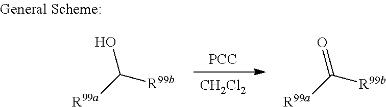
[PCC].[CH2Cl2].OC([R99a])[R99b].C([R99a])([R99b])=O
